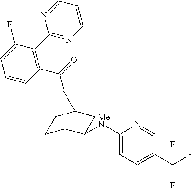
C1C2N(C(=O)C3=C(C4=NC=CC=N4)C(F)=CC=C3)C(CC2[MeN]C2=CC=C(C(F)(F)F)C=N2)C1
